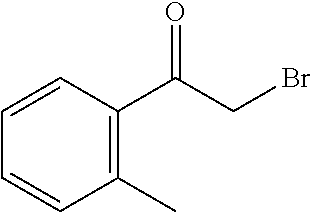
C1=CC(C(CBr)=O)=C(C)C=C1
